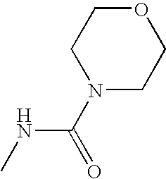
CNC(N1CCOCC1)=O
